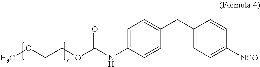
C1(CC2=CC=C([NCO])C=C2)=CC=C(NC(OCCOC)=O)C=C1
